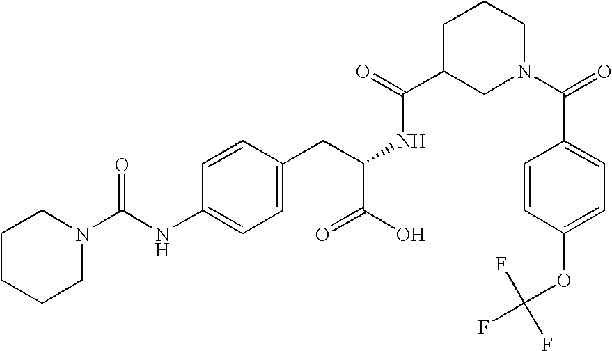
C1CCCN(C(NC2=CC=C(CC(C(O)=O)NC(C3CN(C(=O)C4=CC=C(OC(F)(F)F)C=C4)CCC3)=O)C=C2)=O)C1
